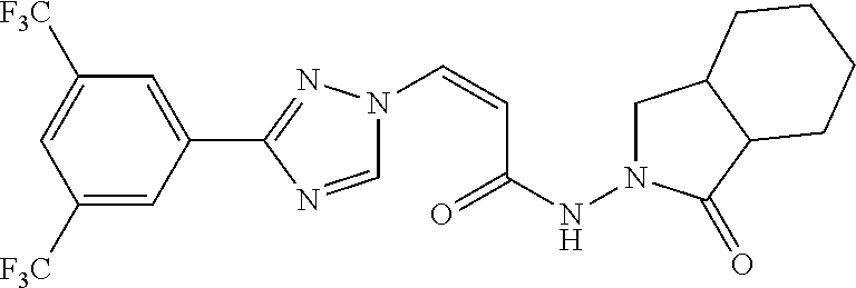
N1(C=CC(NN2CC3C(C2=O)CCCC3)=O)C=NC(C2=CC([F3C])=CC([F3C])=C2)=N1
